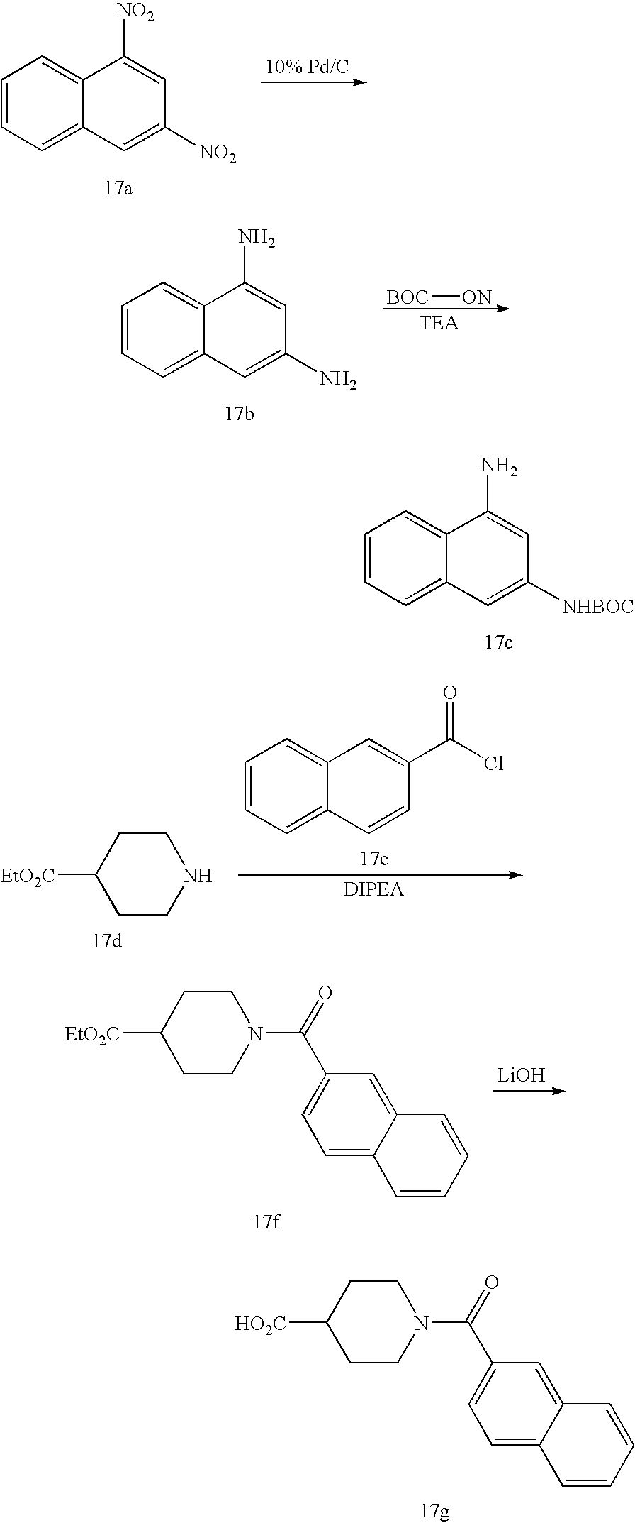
C1=CC=C2C(=C1)C(N)=CC([NHBOC])=C2.C1CC([HO2C])CCN1C(C1=CC=C2C(=C1)C=CC=C2)=O.C1=CC=C2C(=C1)C([NO2])=CC([NO2])=C2.[BOC][ON].C1=CC=C2C(=C1)C(N)=CC(N)=C2.C1CC([EtO2C])CCN1.C1=CC=C2C(=C1)C=C(C(Cl)=O)C=C2.[LiOH].C1CC([EtO2C])CCN1C(C1=CC=C2C(=C1)C=CC=C2)=O
